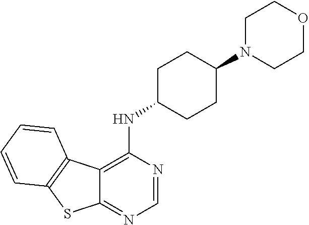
C12=C(NC3CCC(N4CCOCC4)CC3)N=CN=C1SC1=C2C=CC=C1
